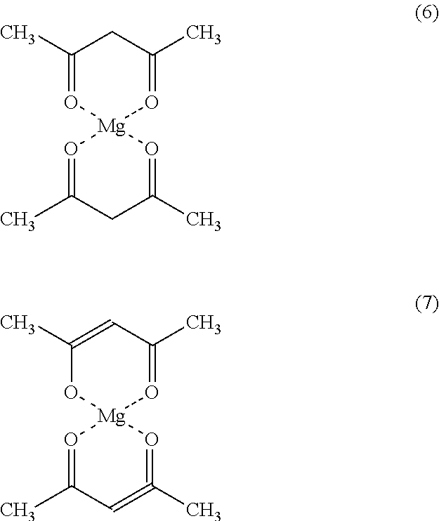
C1(C)=O[Mg]2(O=C(C)C1)O=C(C)CC(C)=O2.C1(C)=CC(C)=O[Mg]2(O1)O=C(C)C=C(C)=O2
